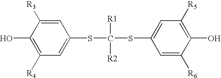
C1=C(SC(SC2=CC([R5])=C(O)C([R6])=C2)([R1])[R2])C=C([R3])C(O)=C1[R4]
